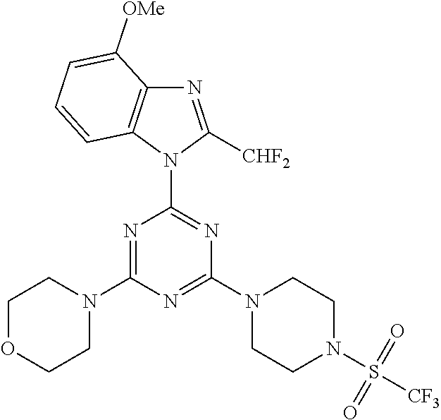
N1=C([CHF2])N(C2=NC(N3CCN(S([CF3])(=O)=O)CC3)=NC(N3CCOCC3)=N2)C2=C1C([OMe])=CC=C2
